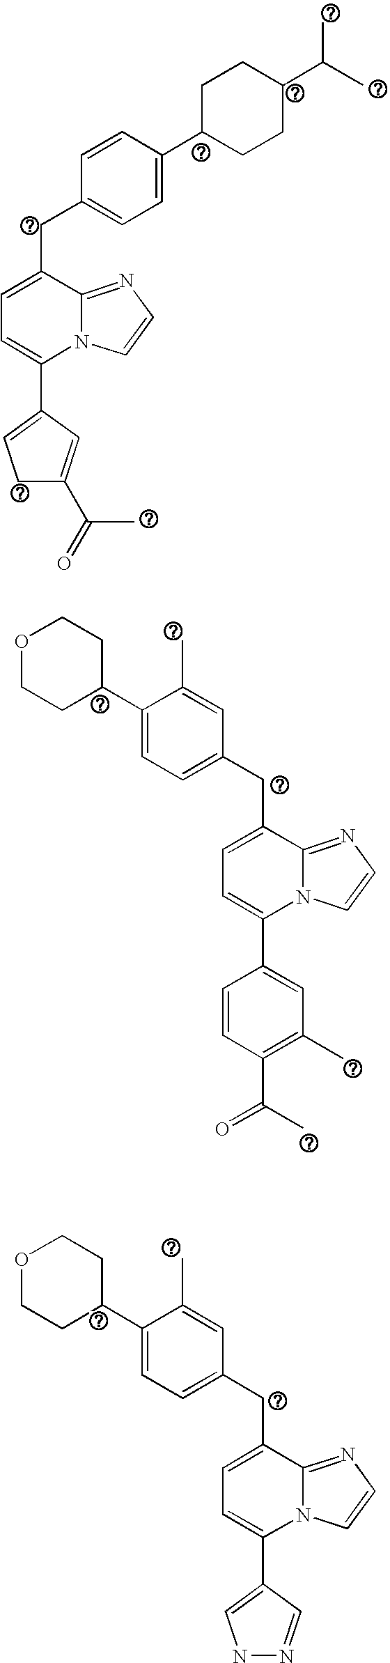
C1C(C(=O)C)=CC(C2=CC=C(CC3=CC=C(C4CCC(C(C)C)CC4)C=C3)C3=NC=CN23)=C1.O1CCC(C2=CC=C(CC3=CC=C(C4=CC(C)=C(C(C)=O)C=C4)N4C3=NC=C4)C=C2C)CC1.O1CCC(C2=CC=C(CC3=CC=C(C4=CNN=C4)N4C3=NC=C4)C=C2C)CC1
